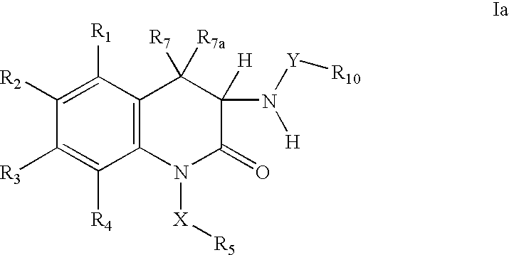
C12=C(C([R1])=C([R2])C([R3])=C1[R4])C([R7])([R7a])C(N([H])[Y][R10])([H])C(=O)N2[X][R5]
